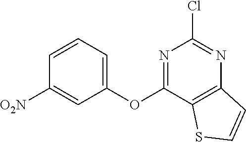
N1=C(OC2=CC=CC([O2N])=C2)C2=C(N=C1Cl)C=CS2
